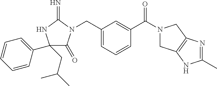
C1(C2=CC=CC=C2)(CC(C)C)C(=O)N(CC2=CC=CC(C(N3CC4=C(C3)N=C(C)N4)=O)=C2)C(=N)N1
